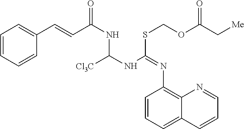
C1=CC=CC(C=CC(NC(NC(SCOC(C[Me])=O)=NC2=C3C(=CC=C2)C=CC=N3)[Cl3C])=O)=C1
